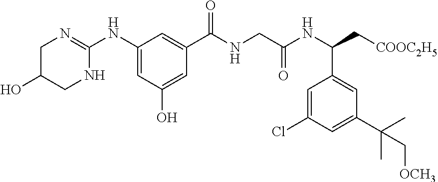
C1C(O)CNC(NC2=CC(O)=CC(C(NCC(=O)NC(C3=CC(C(C)(C)C[OCH3])=CC(Cl)=C3)C[COOC2H5])=O)=C2)=N1
